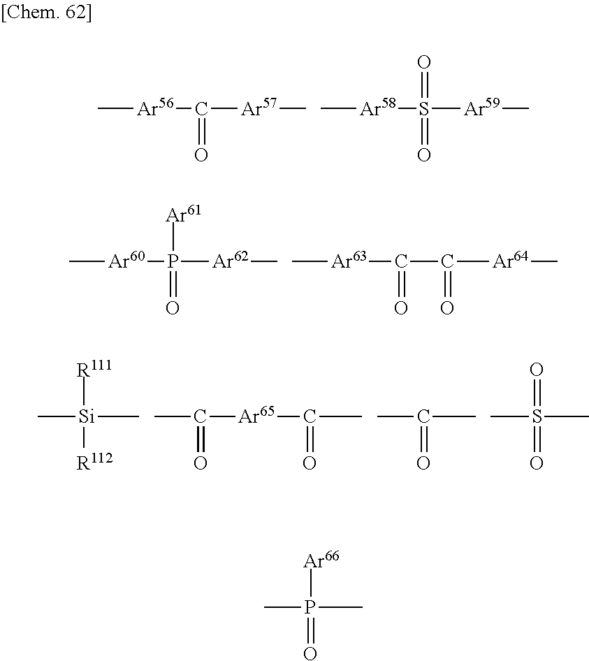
C[Ar56]C([Ar57]C)=O.C[Ar58]S([Ar59]C)(=O)=O.C[Ar60]P([Ar62]C)(=O)[Ar61].C[Ar63]C(C([Ar64]C)=O)=O.C[Si](C)([R111])[R112].CC([Ar65]C(C)=O)=O.CC(C)=O.CS(C)(=O)=O.CP(C)(=O)[Ar66]
